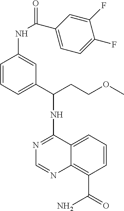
N1=C(NC(CCOC)C2=CC=CC(NC(C3=CC=C(F)C(F)=C3)=O)=C2)C2=CC=CC(C(=O)N)=C2N=C1
